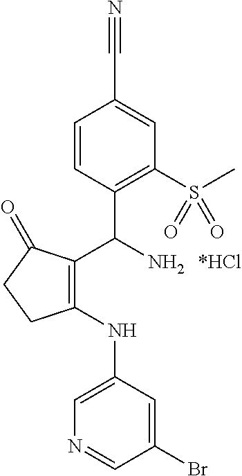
C1=C(NC2=C(C(N)C3=C(S(C)(=O)=O)C=C(C#N)C=C3)C(=O)CC2)C=C(Br)C=N1
